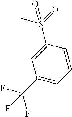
C1=CC(S(=O)(C)=O)=CC(C(F)(F)F)=C1
